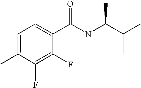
C1(F)=C(F)C(C)=CC=C1C(NC(C(C)C)C)=O
